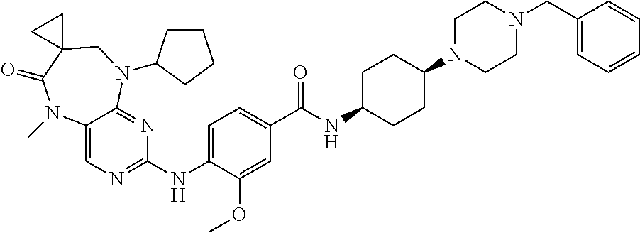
C1=C(NC2=NC=C3C(=N2)N(C2CCCC2)CC2(C(=O)N3C)CC2)C(OC)=CC(C(NC2CCC(N3CCN(CC4=CC=CC=C4)CC3)CC2)=O)=C1
